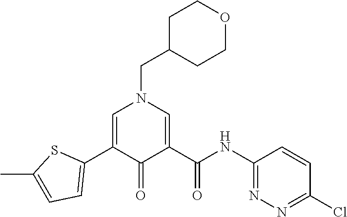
C1C(CN2C=C(C3=CC=C(C)S3)C(=O)C(C(NC3=NN=C(Cl)C=C3)=O)=C2)CCOC1
